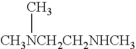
[CH3NCH2CH2NHCH3]C
